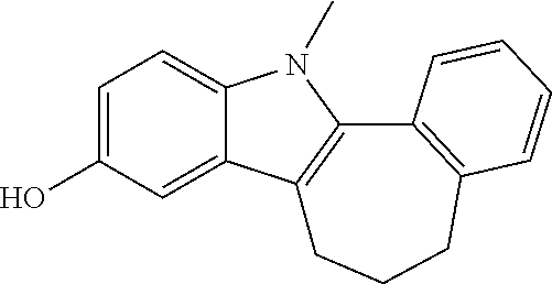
C1=C(O)C=C2C(=C1)N(C)C1=C2CCCC2=C1C=CC=C2
